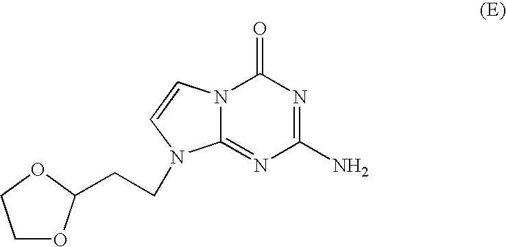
N12C(=NC(N)=NC1=O)N(CCC1OCCO1)C=C2
